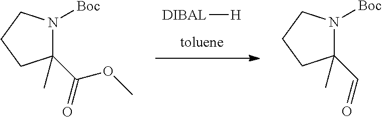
[DIBAL][H].C1(C=O)(C)N([Boc])CCC1.C1(C(OC)=O)(C)N([Boc])CCC1
